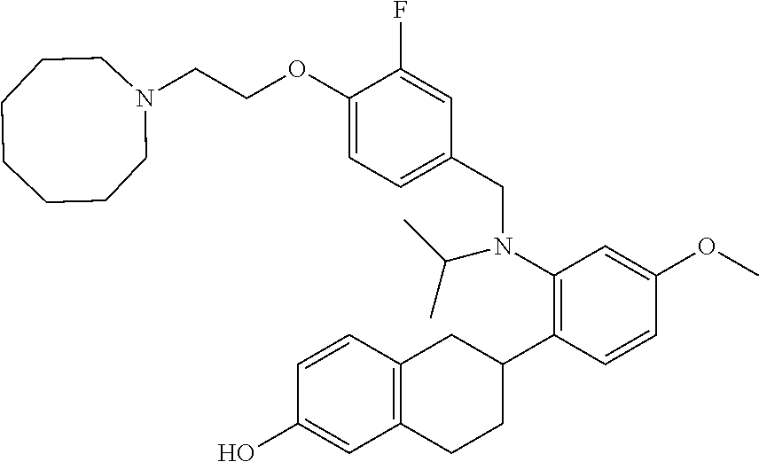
N1(CCOC2=CC=C(CN(C3=C(C4CC5=C(CC4)C=C(O)C=C5)C=CC(OC)=C3)C(C)C)C=C2F)CCCCCCC1
